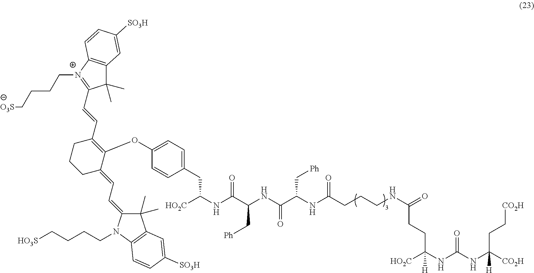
[CO2H]C(NC(NC([HO2C])([H])CCC(NCCCC(NC(C(NC(C(NC([HO2C])CC1=CC=C(OC2=C(C=CC3=[N+](CCCC[O3S])C4=C(C3(C)C)C=C([SO3H])C=C4)CCCC2=CC=C2C(C)(C)C3=C(N2CCCC[HO3S])C=CC([SO3H])=C3)C=C1)=O)C[Ph])=O)C[Ph])=O)=O)=O)(CC[CO2H])[H]
